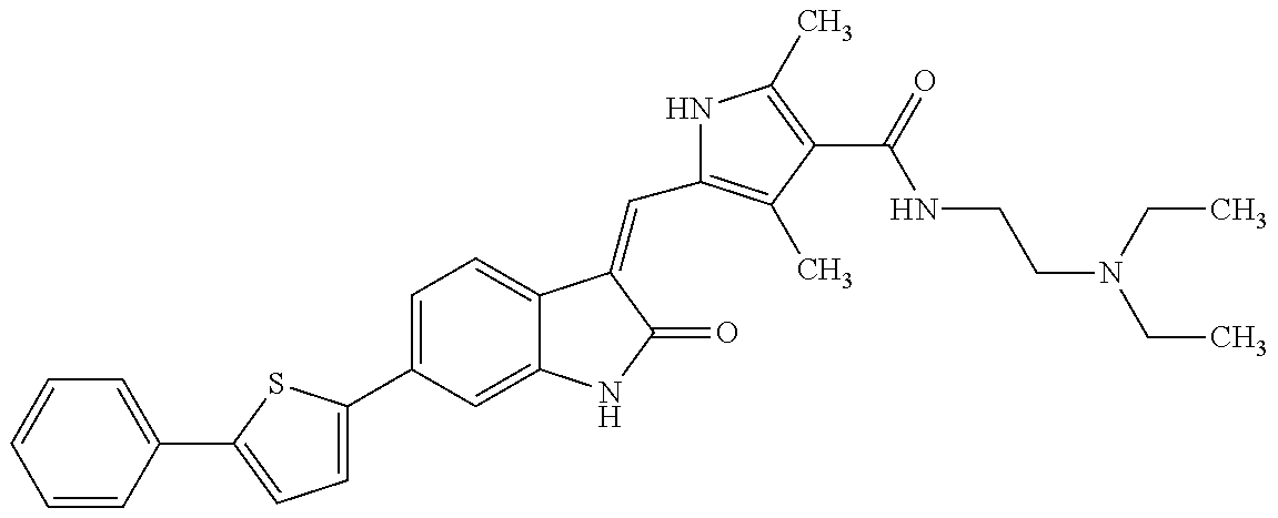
C1=C(C2=CC=C(C3=CC=CC=C3)S2)C=C2C(=C1)C(=CC1=C(C)C(C(=O)NCCN(CC)CC)=C(C)N1)C(=O)N2
